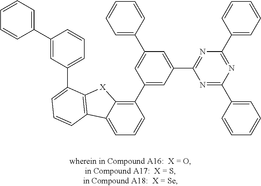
C1=C2C(=C(C3=CC(C4=NC(C5=CC=CC=C5)=NC(C5=CC=CC=C5)=N4)=CC(C4=CC=CC=C4)=C3)C=C1)[X]C1=C2C=CC=C1C1=CC=CC(C2=CC=CC=C2)=C1
